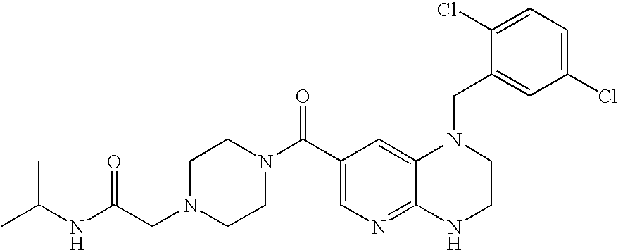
C12=NC=C(C(N3CCN(CC(NC(C)C)=O)CC3)=O)C=C1N(CC1=CC(Cl)=CC=C1Cl)CCN2
